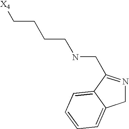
C1N=C(CNCCCC[X4])C2=CC=CC=C12
